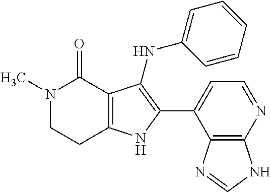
C12=C(NC(C3=CC=NC4=C3N=CN4)=C1NC1=CC=CC=C1)CCN(C)C2=O
